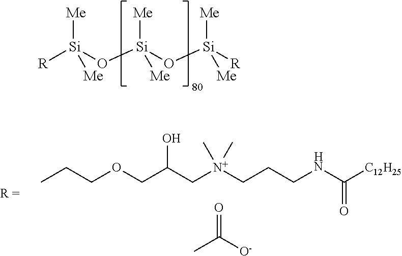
[R][Si](O[Si](O[Si]([R])([Me])[Me])([Me])[Me])([Me])[Me].CCCOCC(C[N+](CCCNC([C12H25])=O)(C)C)O.CC([O-])=O
